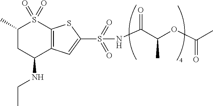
CCNC1C2=C(S(=O)(=O)C(C)C1)SC(S(NC(C(OC(C)=O)C)=O)(=O)=O)=C2
